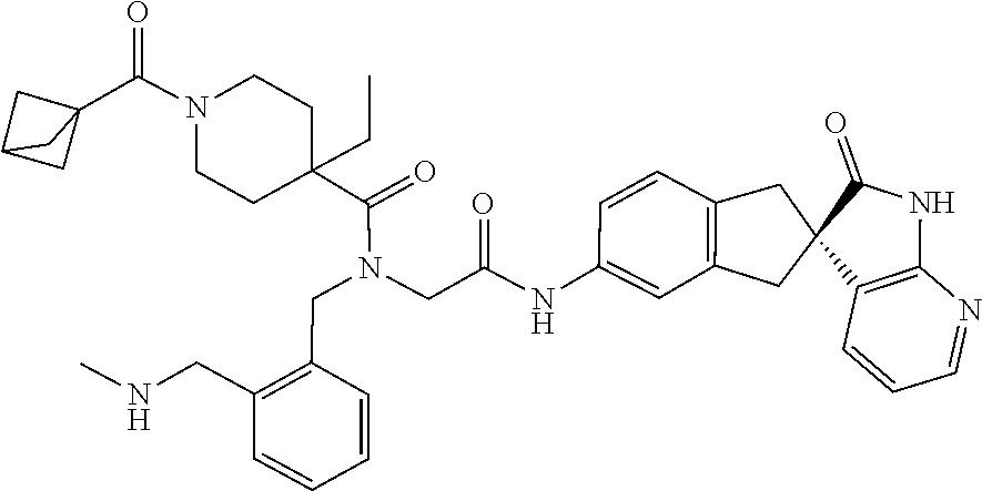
C1C(C(=O)N(CC(NC2=CC3=C(C=C2)CC2(C(=O)NC4=C2C=CC=N4)C3)=O)CC2=C(CNC)C=CC=C2)(CC)CCN(C(C23CC(C2)C3)=O)C1
